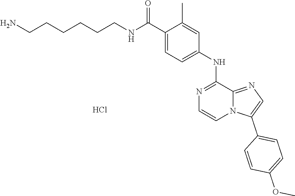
C12=NC=C(C3=CC=C(OC)C=C3)N1C=CN=C2NC1=CC=C(C(NCCCCCCN)=O)C(C)=C1.Cl
